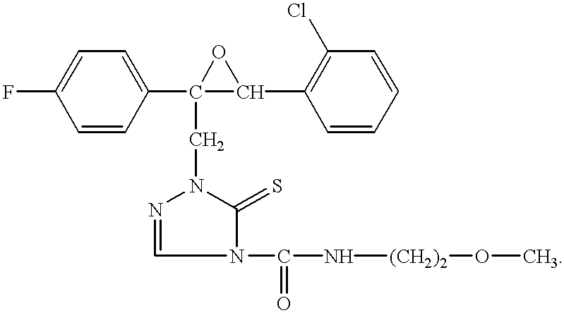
FC1=CC=C(C2(CN3N=CN(C(N[(CH2)2]OC)=O)C3=S)OC2C2=C(Cl)C=CC=C2)C=C1
